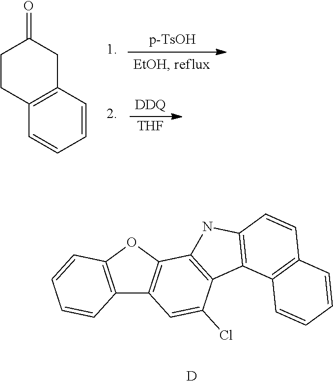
C1CC2=C(CC1=O)C=CC=C2.[DDQ].[THF].C12=C(OC3=C1C=C(Cl)C1=C3NC3=C1C1=C(C=C3)C=CC=C1)C=CC=C2.[D]
